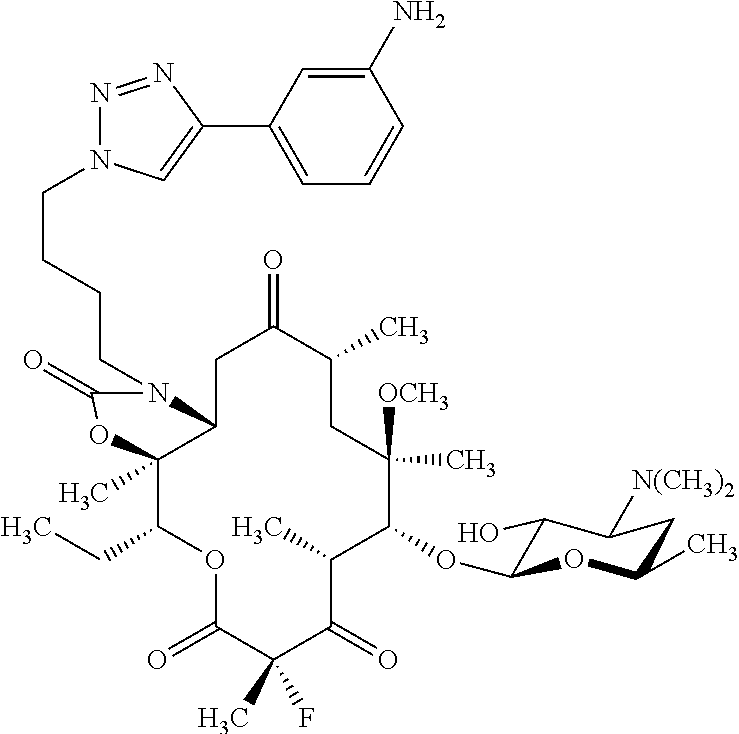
C12C(C)(C(CC)OC(=O)C(C)(F)C(=O)C(C)C(OC3C(O)C([N(CH3)2])CC(C)O3)C([OCH3])(C)CC(C)C(=O)C1)OC(=O)N2CCCCN1N=NC(C2=CC=CC(N)=C2)=C1
